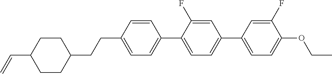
C1CC(C=C)CCC1CCC1=CC=C(C2=CC=C(C3=CC=C(OCC)C(F)=C3)C=C2F)C=C1
